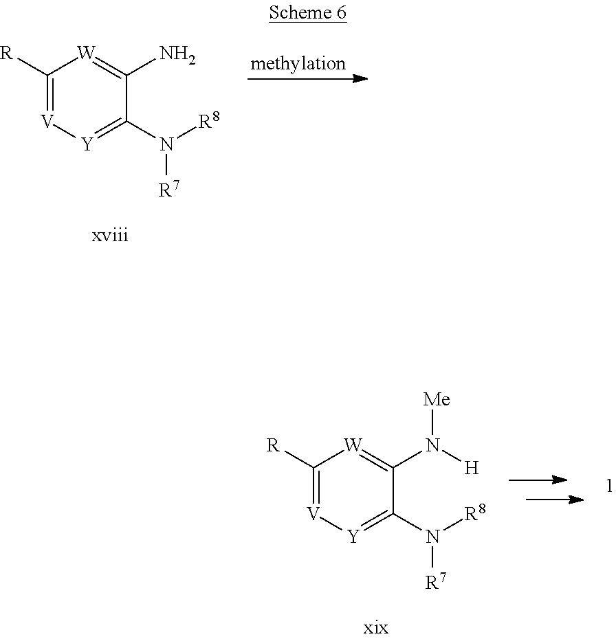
C1([R])=[V][Y]=C(N([R7])[R8])C(N)=[W]1.C1([R])=[V][Y]=C(N([R7])[R8])C(N([H])[Me])=[W]1
